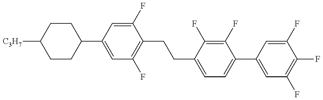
C1CC(C2=CC(F)=C(CCC3=CC=C(C4=CC(F)=C(F)C(F)=C4)C(F)=C3F)C(F)=C2)CCC1[C3H7]
